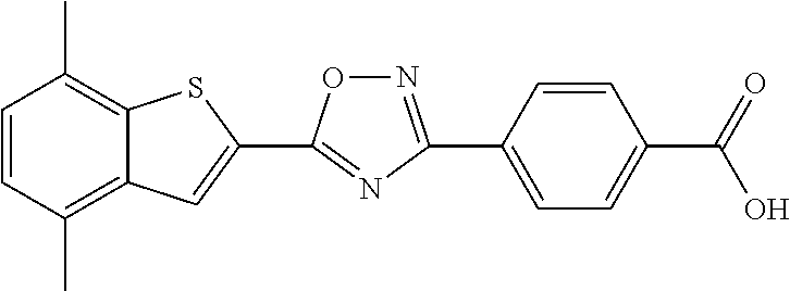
C1=CC(C)=C2C(=C1C)SC(C1=NC(C3=CC=C(C(=O)O)C=C3)=NO1)=C2
